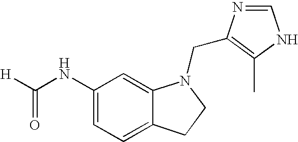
C1(NC([H])=O)=CC=C2C(=C1)N(CC1=C(C)NC=N1)CC2
